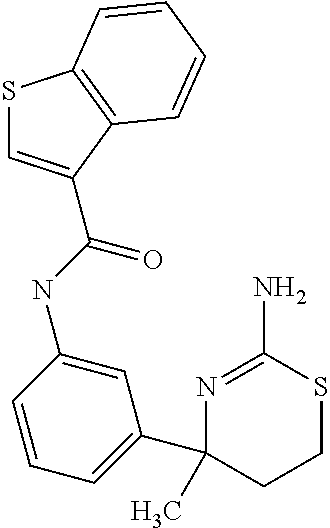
N1=C(N)SCCC1(C1=CC=CC(NC(=O)C2=CSC3=C2C=CC=C3)=C1)C
